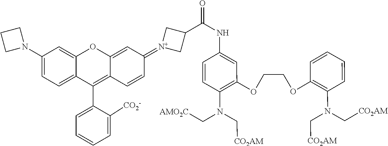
C1(N2CCC2)=CC=C2C(=C1)OC1=CC(=[N+]3CC(C(NC4=CC(OCCOC5=C(N(C[CO2AM])C[CO2AM])C=CC=C5)=C(N(C[AMO2C])C[CO2AM])C=C4)=O)C3)C=CC1=C2C1=CC=CC=C1[CO2-]
